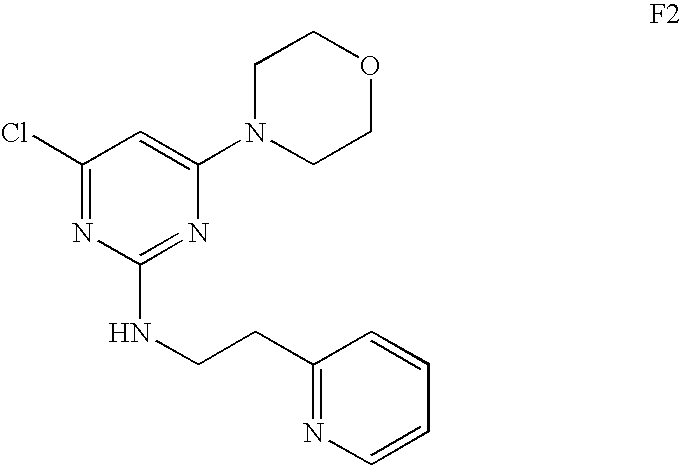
C1(Cl)=NC(NCCC2=NC=CC=C2)=NC(N2CCOCC2)=C1
